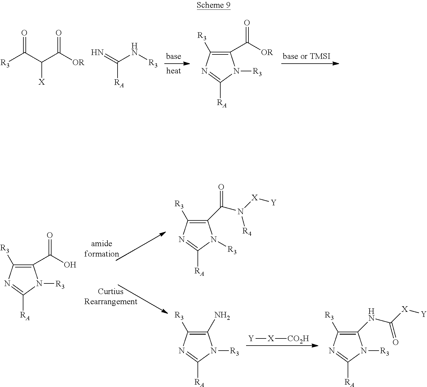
[R3]C(C(C([OR])=O)[X])=O.N=C(N[R3])[RA].C1(C([OR])=O)=C([R3])N=C([RA])N1[R3].C1(C(O)=O)=C([R3])N=C([RA])N1[R3].[Y][X][CO2H].C1(C(=O)N([X][Y])[R4])=C([R3])N=C([RA])N1[R3].C1(N)=C([R3])N=C([RA])N1[R3].C1(NC([X][Y])=O)=C([R3])N=C([RA])N1[R3]
